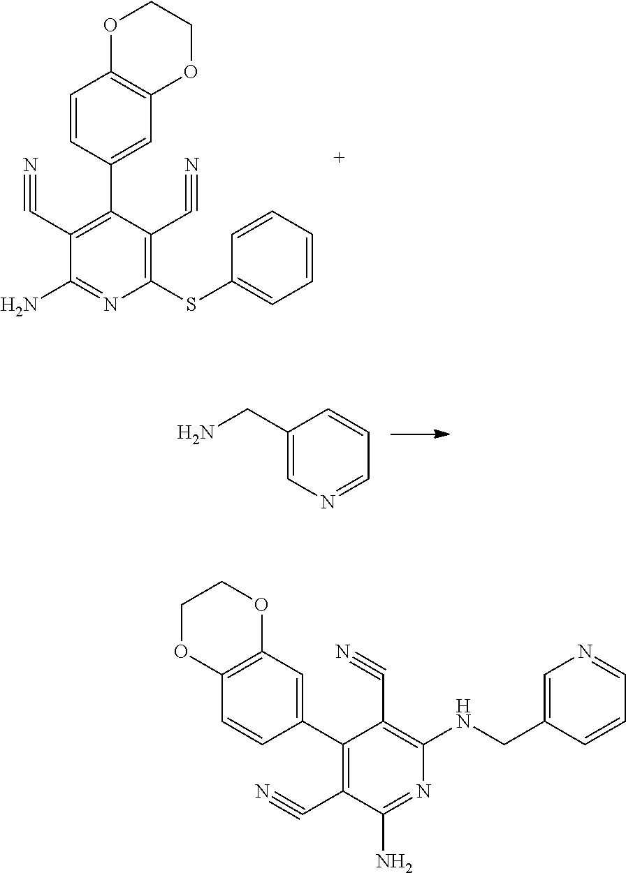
C1(C#N)=C(C2=CC3=C(C=C2)OCCO3)C(C#N)=C(SC2=CC=CC=C2)N=C1N.C1(CN)=CN=CC=C1.C1(C2=CC3=C(C=C2)OCCO3)=C(C#N)C(N)=NC(NCC2=CN=CC=C2)=C1C#N
